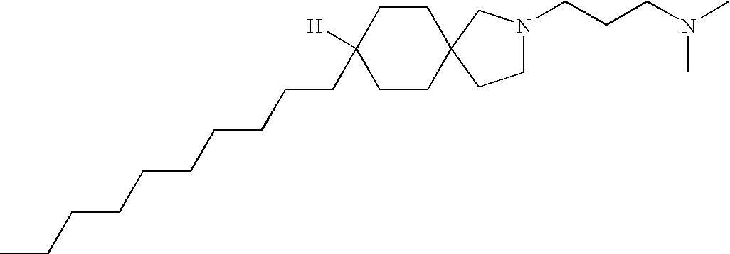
C1(CCCCCCCCCC)([H])CCC2(CC1)CCN(CCCN(C)C)C2
